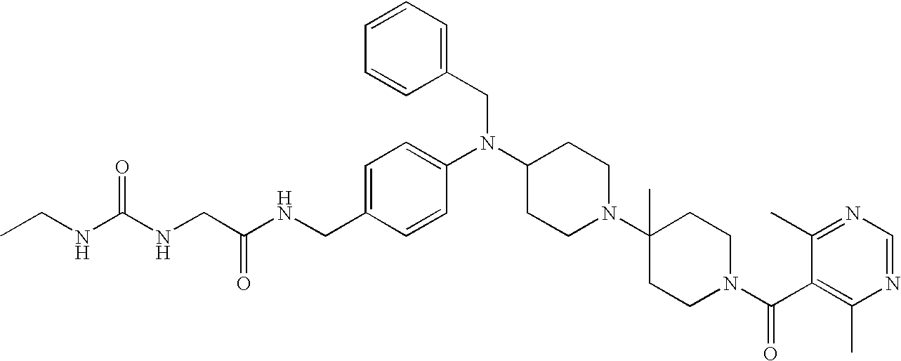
C(C1=CC=C(N(C2CCN(C3(C)CCN(C(C4=C(C)N=CN=C4C)=O)CC3)CC2)CC2=CC=CC=C2)C=C1)NC(CNC(NCC)=O)=O
